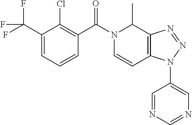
C12=C(C(C)N(C(C3=C(Cl)C(C(F)(F)F)=CC=C3)=O)C=C1)N=NN2C1=CN=CN=C1
